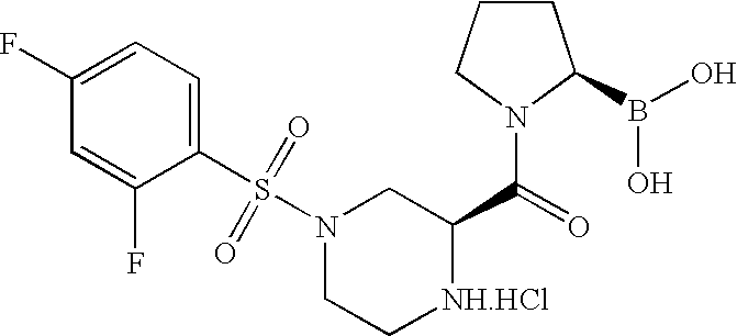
N1(S(C2=CC=C(F)C=C2F)(=O)=O)CC[NH.HCl]C(C(=O)N2C(B(O)O)CCC2)C1
